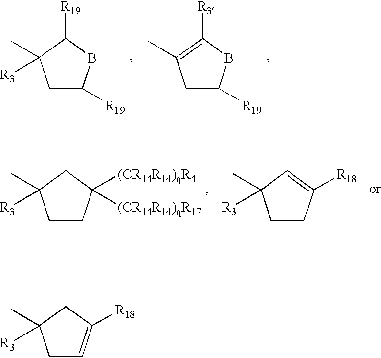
C1C=C([R18])CC1([R3])C.C1C([R19])BC([R19])C1([R3])C.C1C([R19])BC([R3])=C1C.C1CC([(CR14R14)qR4])([(CR14R14)qR17])CC1([R3])C.C1CC([R18])=CC1([R3])C
